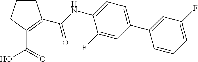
C1CCC(C(O)=O)=C1C(NC1=CC=C(C2=CC(F)=CC=C2)C=C1F)=O
